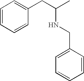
C(NCC1=CC=CC=C1)(CC1=CC=CC=C1)C
